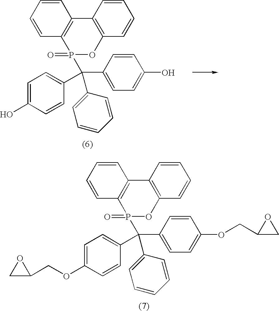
C12=C(C3=C(C=CC=C3)OP1(=O)C(C1=CC=C(O)C=C1)(C1=CC=C(O)C=C1)C1=CC=CC=C1)C=CC=C2.C12=C(C3=C(C=CC=C3)OP1(=O)C(C1=CC=C(OCC3CO3)C=C1)(C1=CC=C(OCC3CO3)C=C1)C1=CC=CC=C1)C=CC=C2
